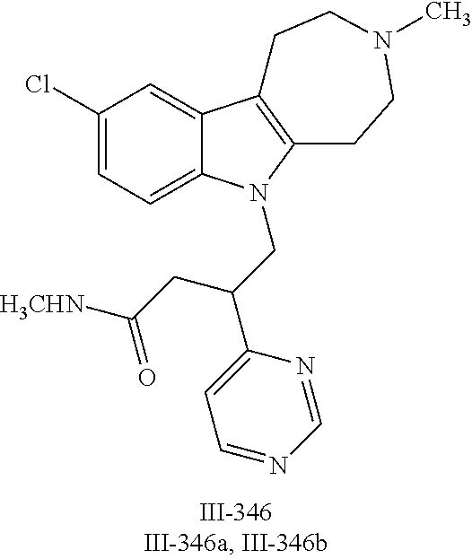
C12=CC(Cl)=CC=C1N(CC(C1=CC=NC=N1)CC([NHCH3])=O)C1=C2CCN(C)CC1
